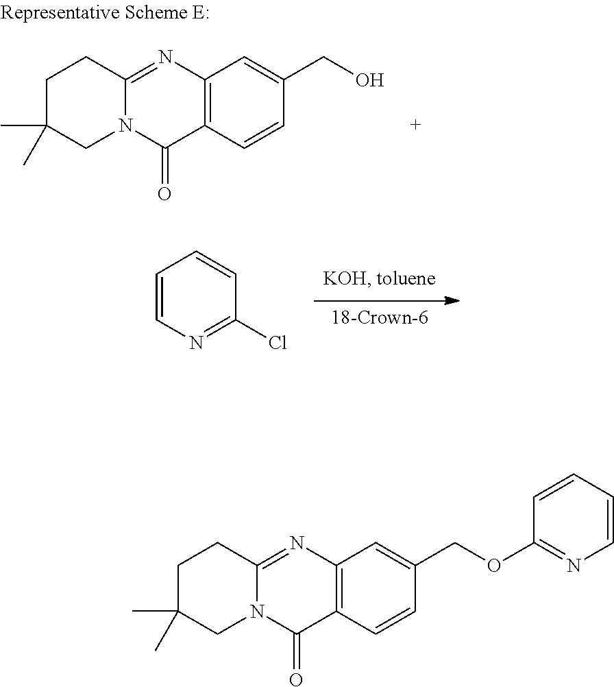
[18-Crown-6].C1=CN=C(Cl)C=C1.C12=C(N=C3N(C1=O)CC(C)(C)CC3)C=C(COC1=NC=CC=C1)C=C2.C12=C(N=C3N(C1=O)CC(C)(C)CC3)C=C(CO)C=C2
